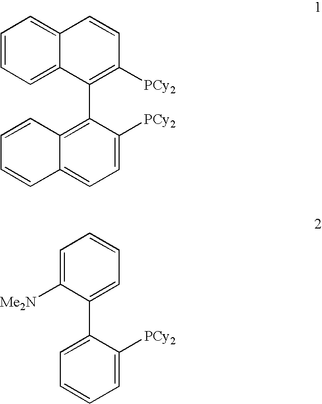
C1=CC=C2C(=C1)C=CC([PCy2])=C2C1=C2C(=CC=C1[PCy2])C=CC=C2.C1([Me2N])=CC=CC=C1C1=CC=CC=C1[PCy2]
